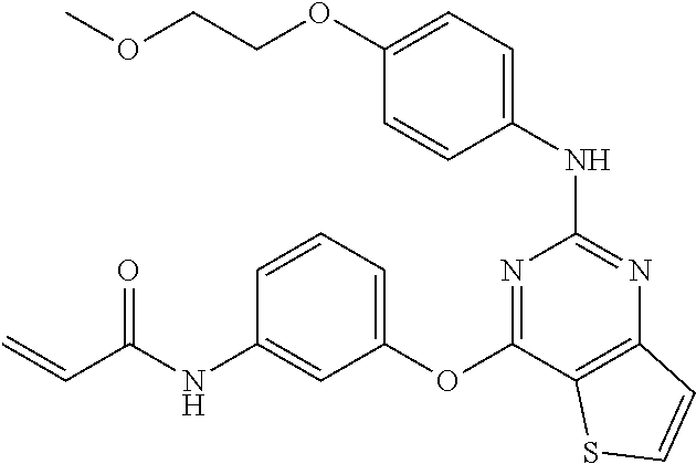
O(C1=CC=C(NC2=NC3=C(C(OC4=CC=CC(NC(C=C)=O)=C4)=N2)SC=C3)C=C1)CCOC
